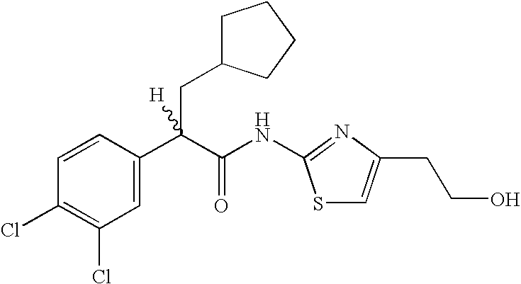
C1=C(C(C(NC2=NC(CCO)=CS2)=O)(CC2CCCC2)[H])C=CC(Cl)=C1Cl
